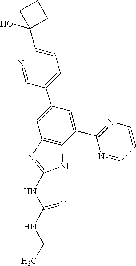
N1=CC(C2=CC3=C(C(C4=NC=CC=N4)=C2)NC(NC(NCC)=O)=N3)=CC=C1C1(O)CCC1
